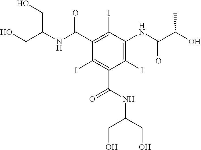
OCC(CO)NC(C1=C(I)C(NC(C(O)C)=O)=C(I)C(C(=O)NC(CO)CO)=C1I)=O
